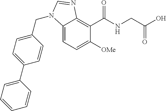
C12=CC=C([OMe])C(C(NCC(O)=O)=O)=C1N=CN2CC1=CC=C(C2=CC=CC=C2)C=C1
